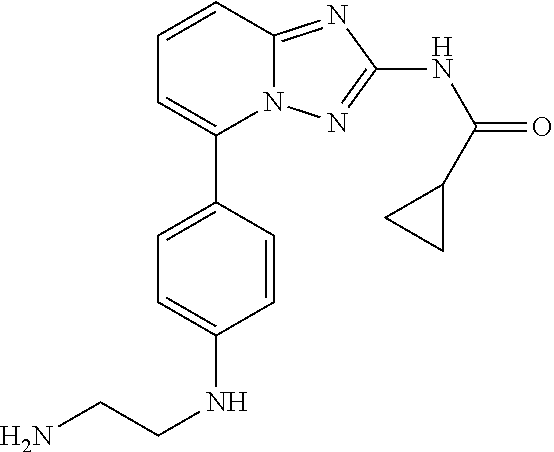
C1(C2=CC=C(NCCN)C=C2)=CC=CC2=NC(NC(=O)C3CC3)=NN12
